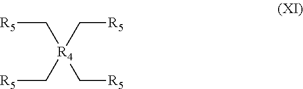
[R5]C[R4](C[R5])(C[R5])C[R5]
